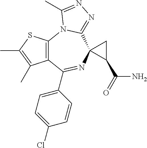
C12=C(C(C3=CC=C(Cl)C=C3)=NC3(C4=NN=C(C)N14)C(C(N)=O)C3)C(C)=C(C)S2
